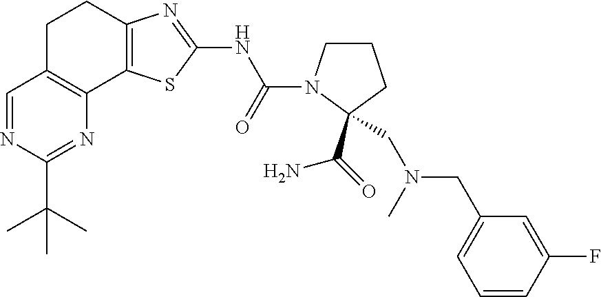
C1C2=C(C3=C(C1)N=C(NC(=O)N1CCCC1(C(=O)N)CN(CC1=CC=CC(F)=C1)C)S3)N=C(C(C)(C)C)N=C2
